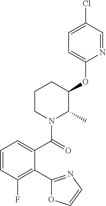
C1=CC(F)=C(C2=NC=CO2)C(C(=O)N2C(C)C(OC3=CC=C(Cl)C=N3)CCC2)=C1
